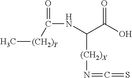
C[(CH2)Y]C(=O)NC([(CH2)X]N=C=S)C(=O)O
